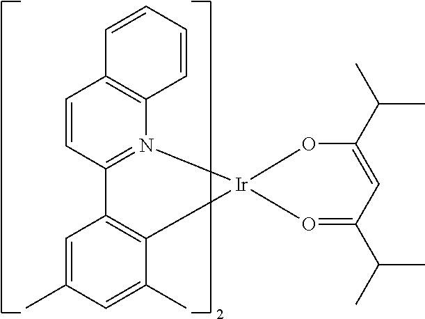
C1=CC2=C(N3=C1C1=C([Ir]34O=C(C(C)C)C=C(C(C)C)O4)C(C)=CC(C)=C1)C=CC=C2
